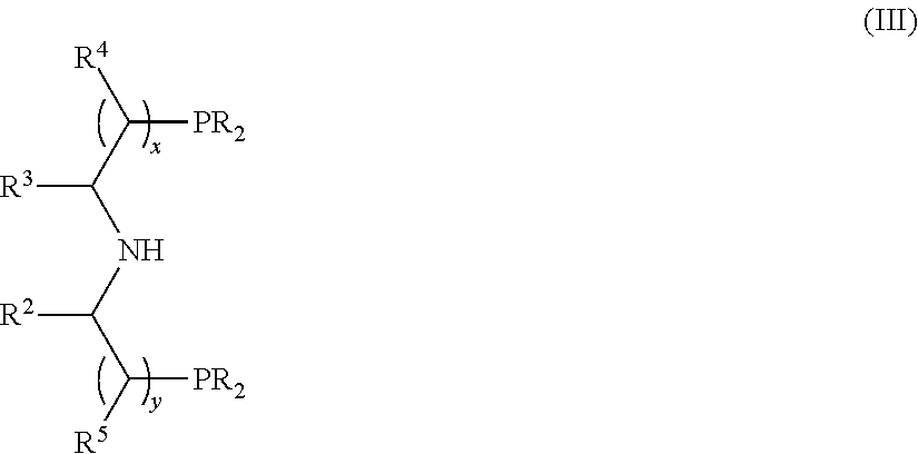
C([PR2])(C(NC(C([PR2])[R5])[R2])[R3])[R4]
